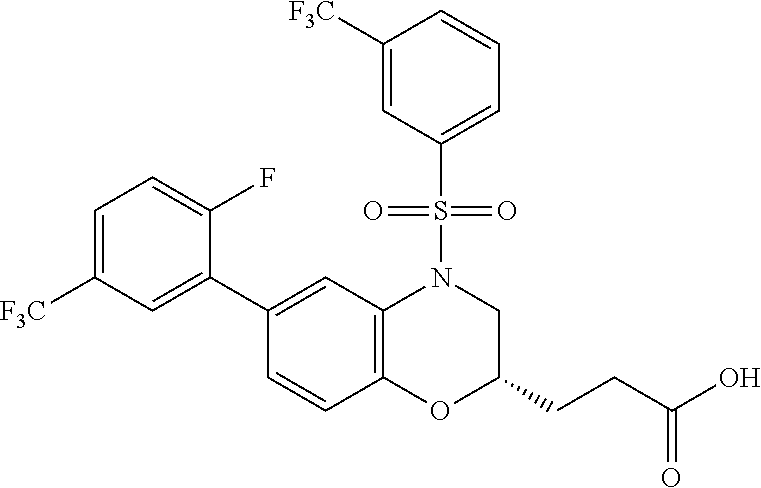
C1(C2=CC([F3C])=CC=C2F)=CC2=C(C=C1)OC(CCC(O)=O)CN2S(=O)(=O)C1=CC=CC([F3C])=C1
